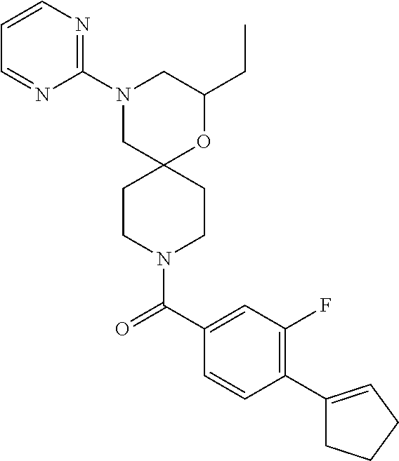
C1(CC)OC2(CN(C3=NC=CC=N3)C1)CCN(C(C1=CC(F)=C(C3=CCCC3)C=C1)=O)CC2
